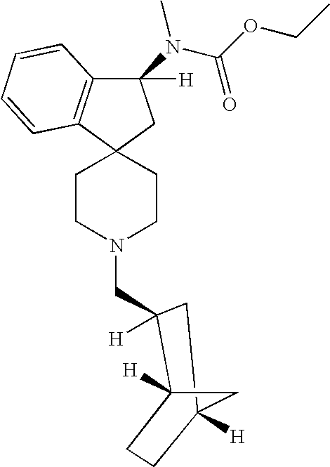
C12(CCN(CC3([H])C4([H])CCC([H])(C3)C4)CC1)CC(N(C(=O)OCC)C)([H])C1=C2C=CC=C1
